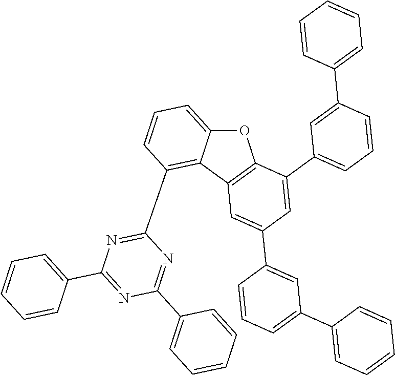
O1C2=CC=CC(C3=NC(C4=CC=CC=C4)=NC(C4=CC=CC=C4)=N3)=C2C2=C1C(C1=CC=CC(C3=CC=CC=C3)=C1)=CC(C1=CC(C3=CC=CC=C3)=CC=C1)=C2
